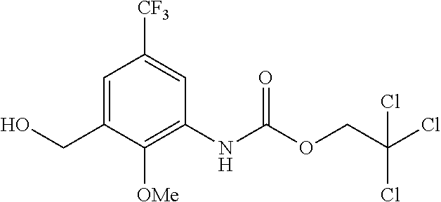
C1=C(CO)C([OMe])=C(NC(OCC(Cl)(Cl)Cl)=O)C=C1[CF3]
